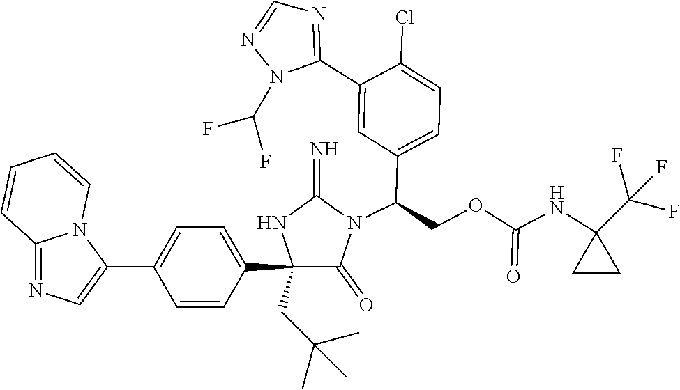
C1(CC(C)(C)C)(C2=CC=C(C3=CN=C4N3C=CC=C4)C=C2)C(=O)N(C(COC(NC2(C(F)(F)F)CC2)=O)C2=CC=C(Cl)C(C3=NC=NN3C(F)F)=C2)C(=N)N1
